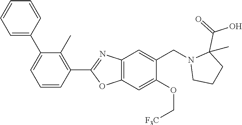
C1(C2=CC=CC=C2)=CC=CC(C2=NC3=C(O2)C=C(OC[F3C])C(CN2CCCC2(C(=O)O)C)=C3)=C1C
